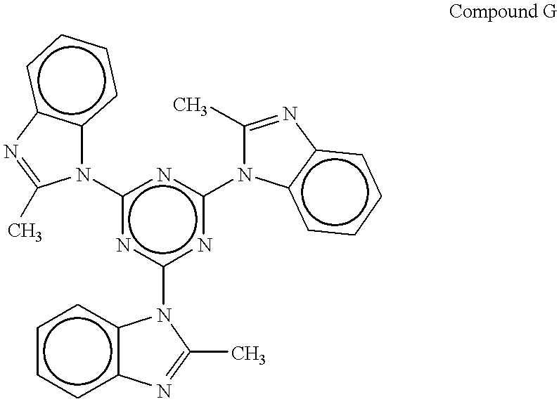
c1(N2c3c(cccc3)N=C2C)nc(N2c3c(cccc3)N=C2C)nc(N2C(C)=Nc3c2cccc3)n1
